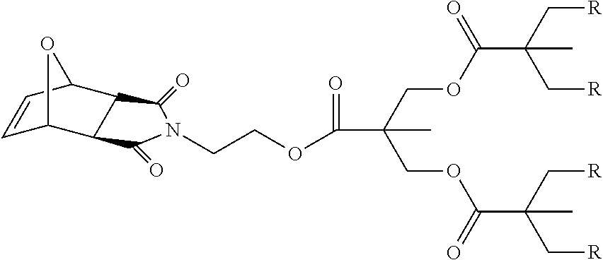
C1=CC2C3C(=O)N(CCOC(=O)C(COC(C(C[R])(C[R])C)=O)(COC(C(C[R])(C[R])C)=O)C)C(=O)C3C1O2
